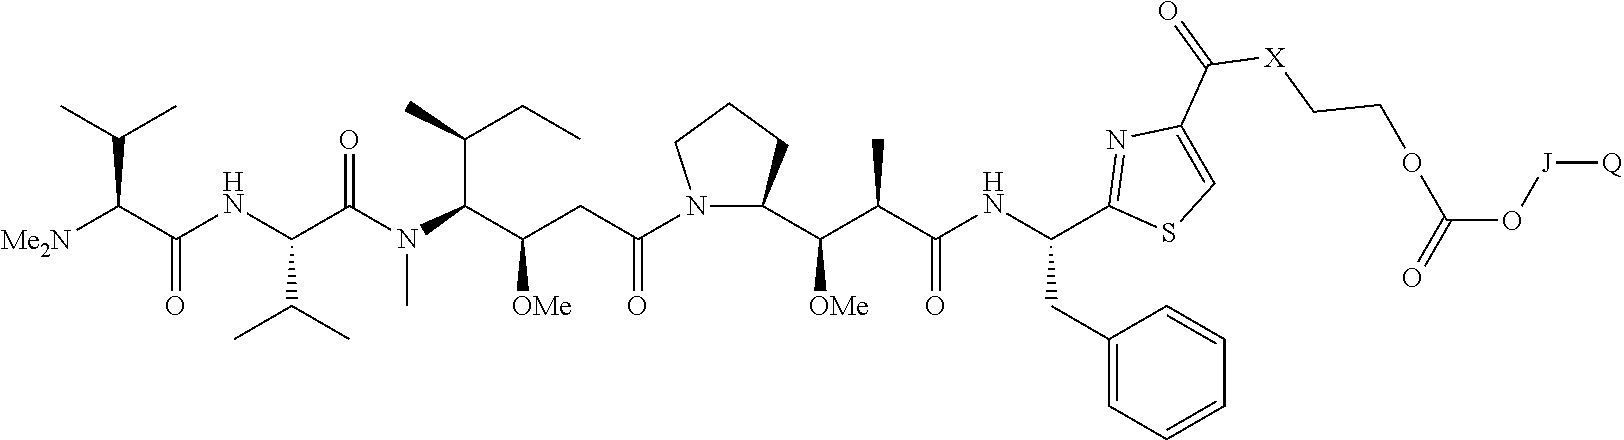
[Me2N]C(C(NC(C(N(C(C(CC(=O)N1CCCC1C(C(C(NC(CC1=CC=CC=C1)C1=NC(C(=O)[X]CCOC(O[J][Q])=O)=CS1)=O)C)[OMe])[OMe])C(C)CC)C)=O)C(C)C)=O)C(C)C
